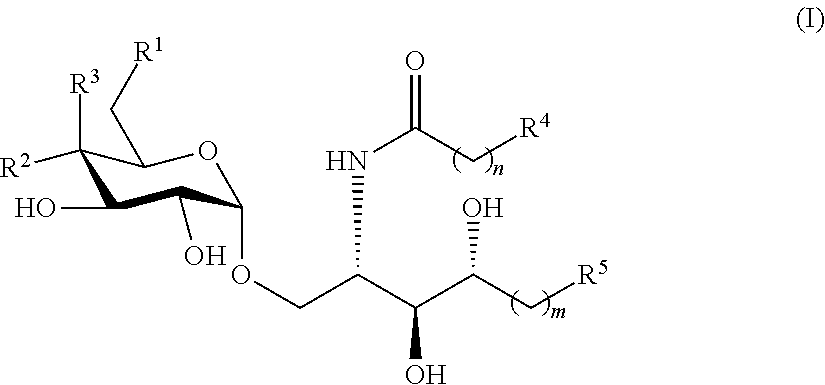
C1([R2])([R3])C(O)C(O)C(OCC(NC(C[R4])=O)C(C(C[R5])O)O)OC1C[R1]
